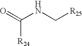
O=C([R24])NC[R25]
